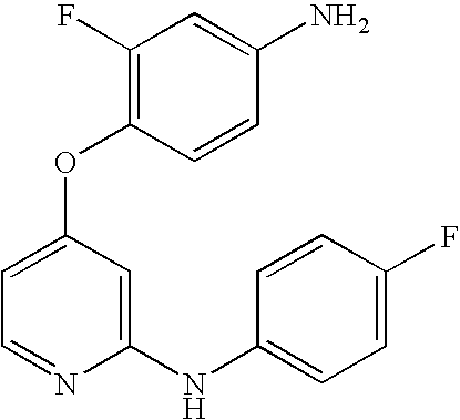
C1=C(OC2=C(F)C=C(N)C=C2)C=C(NC2=CC=C(F)C=C2)N=C1
